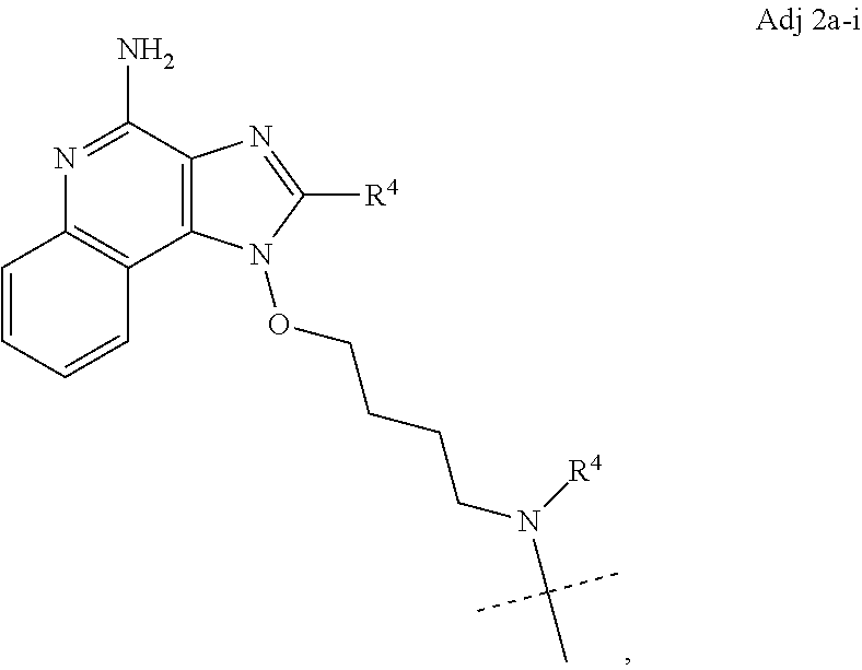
N1=C(N)C2=C(C3=C1C=CC=C3)N(OCCCCN(C(C)(C)C)[R4])C([R4])=N2
